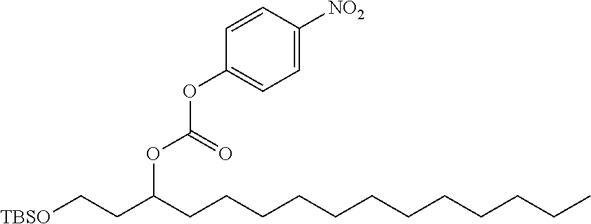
[TBSO]CCC(CCCCCCCCCCCC)OC(OC1=CC=C([NO2])C=C1)=O
